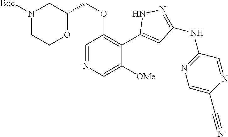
C1=NC=C([OMe])C(C2=CC(NC3=NC=C(C#N)N=C3)=NN2)=C1OCC1CN([Boc])CCO1
